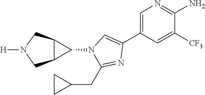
C1=C(C2=CN(C3C4C3CN([H])C4)C(CC3CC3)=N2)C=C([CF3])C(N)=N1
